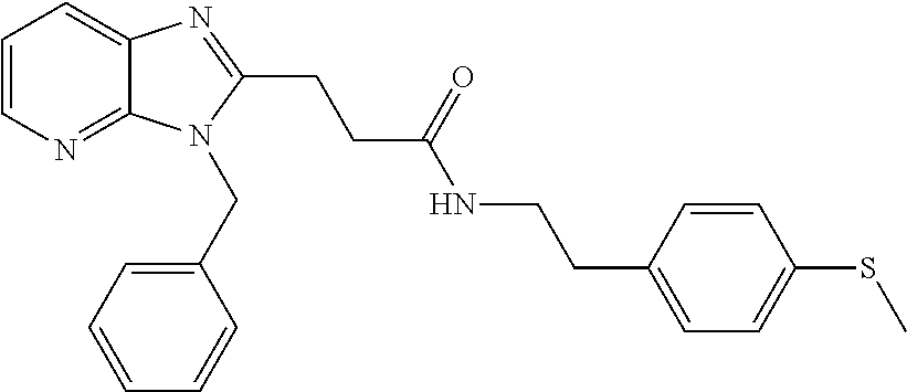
C1=CN=C2C(=C1)N=C(CCC(NCCC1=CC=C(SC)C=C1)=O)N2CC1=CC=CC=C1
